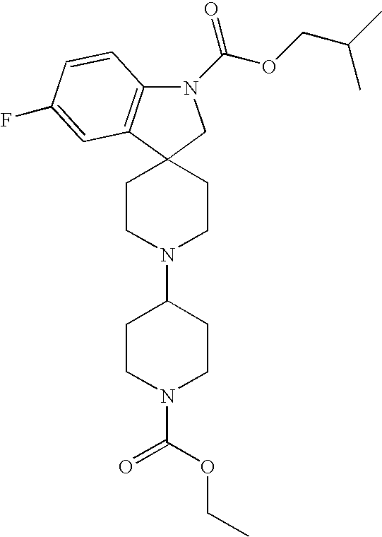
N1(C(OCC(C)C)=O)C2=C(C3(C1)CCN(C1CCN(C(OCC)=O)CC1)CC3)C=C(F)C=C2
